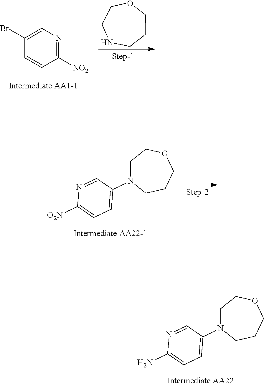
C1CNCCCO1.C1([NO2])=NC=C(Br)C=C1.C1N(C2=CC=C([O2N])N=C2)CCCOC1.C1N(C2=CC=C(N)N=C2)CCCOC1
